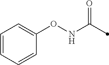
C1(ONC(=O)C)=CC=CC=C1
